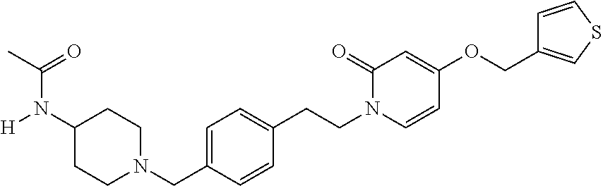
C1(N([H])C(C)=O)CCN(CC2=CC=C(CCN3C=CC(OCC4=CSC=C4)=CC3=O)C=C2)CC1
